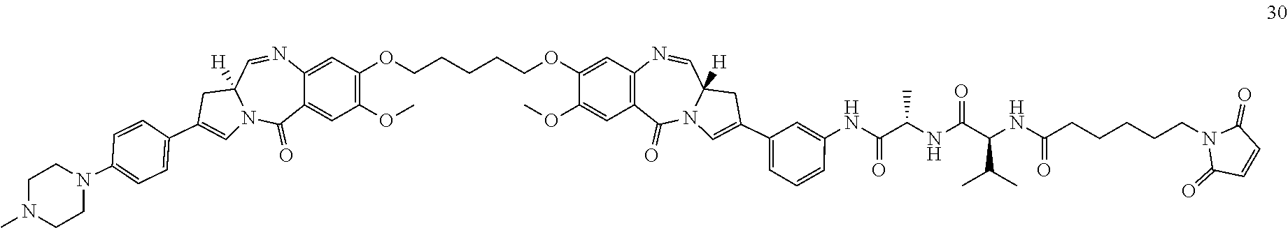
C1(OC)=C(OCCCCCOC2=CC3=C(C=C2OC)C(=O)N2C([H])(C=N3)CC(C3=CC=CC(NC(C(NC(C(NC(CCCCCN4C(=O)C=CC4=O)=O)C(C)C)=O)C)=O)=C3)=C2)C=C2C(=C1)C(=O)N1C([H])(C=N2)CC(C2=CC=C(N3CCN(C)CC3)C=C2)=C1
